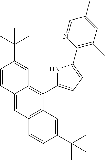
C12=CC3=C(C(C4=CC=C(C5=C(C)C=C(C)C=N5)N4)=C1C=C(C(C)(C)C)C=C2)C=C(C(C)(C)C)C=C3
